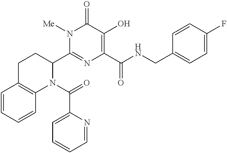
N1([Me])C(C2CCC3=C(N2C(=O)C2=CC=CC=N2)C=CC=C3)=NC(C(NCC2=CC=C(F)C=C2)=O)=C(O)C1=O
